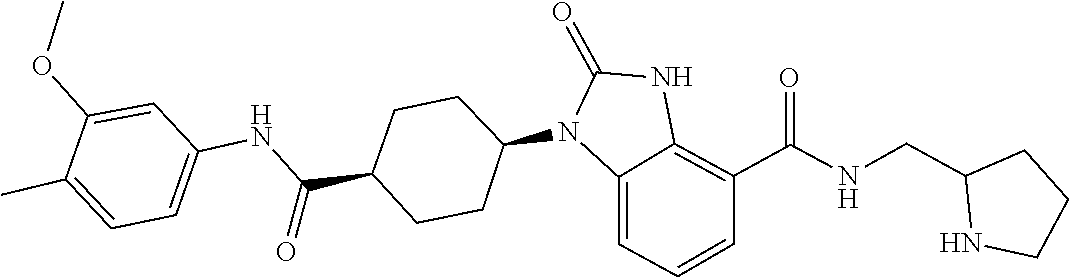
C1CNC(CNC(C2=C3NC(=O)N(C4CCC(C(NC5=CC=C(C)C(OC)=C5)=O)CC4)C3=CC=C2)=O)C1
